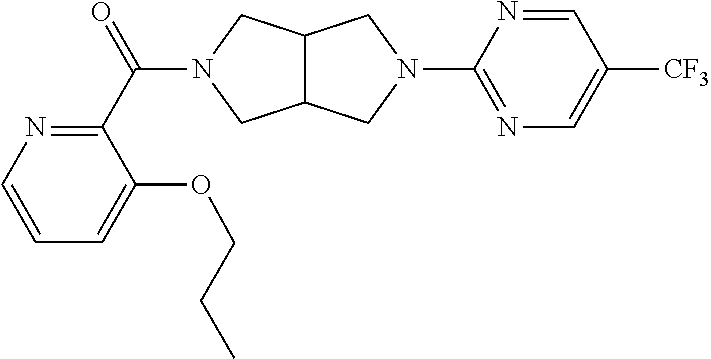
C12C(CN(C3=NC=C([CF3])C=N3)C1)CN(C(=O)C1=NC=CC=C1OCCC)C2
